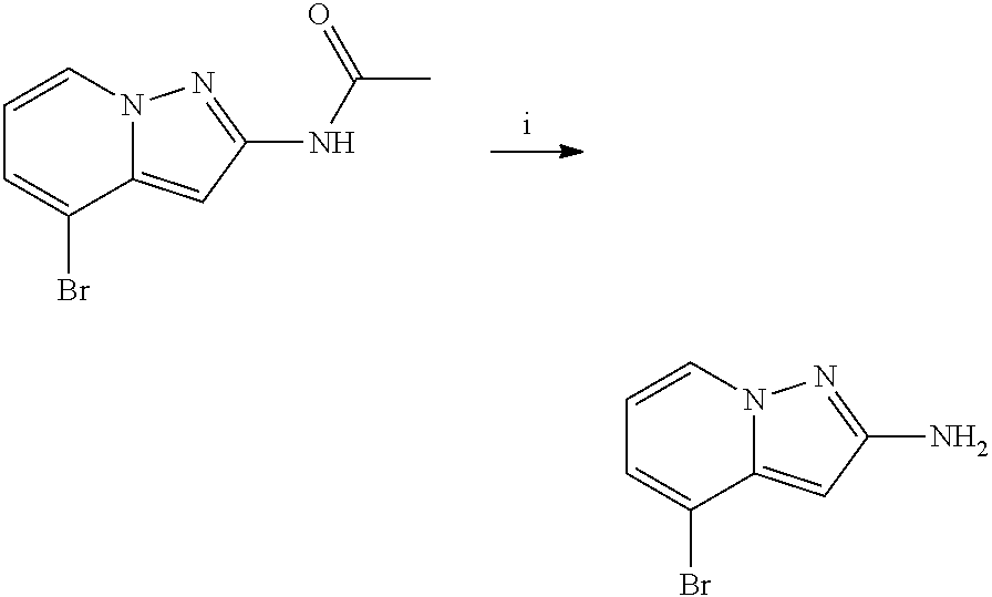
C1=CC=C(Br)C2=CC(NC(C)=O)=NN12.C1=CC=C(Br)C2=CC(N)=NN12
